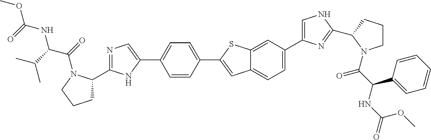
N1=C(C2CCCN2C(C(C(C)C)NC(OC)=O)=O)NC(C2=CC=C(C3=CC4=CC=C(C5=CNC(C6CCCN6C(C(NC(=O)OC)C6=CC=CC=C6)=O)=N5)C=C4S3)C=C2)=C1
